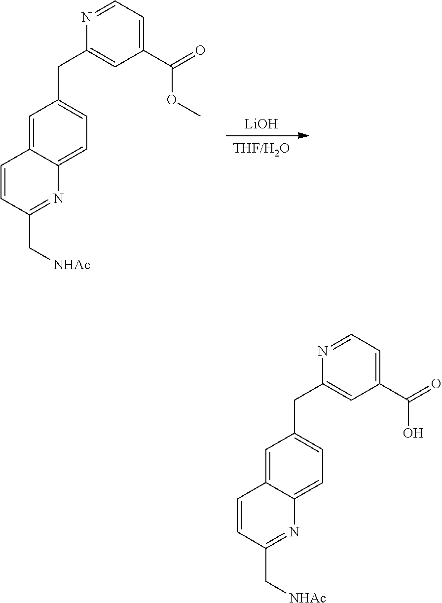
[THF/H2O].[LiOH].C(C1=CC(C(OC)=O)=CC=N1)C1=CC=C2C(=C1)C=CC(C[NHAc])=N2.C(C1=CC(C(O)=O)=CC=N1)C1=CC=C2C(=C1)C=CC(C[NHAc])=N2
